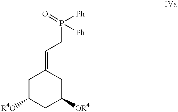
C1C([R4O])CC([OR4])CC1=CCP([Ph])(=O)[Ph]
